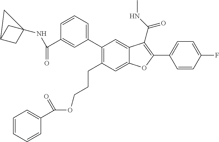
C1=CC(F)=CC=C1C1=C(C(=O)NC)C2=CC(C3=CC=CC(C(NC45CC(C4)C5)=O)=C3)=C(CCCOC(C3=CC=CC=C3)=O)C=C2O1
